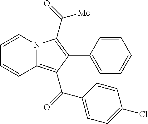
C1=CC(C2=C(C([Me])=O)N3C(=C2C(=O)C2=CC=C(Cl)C=C2)C=CC=C3)=CC=C1
